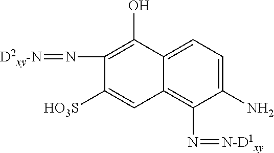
C1(N=[D2xy-N])=C(O)C2=CC=C(N)C(N=[N-D1xy])=C2C=C1[HO3S]
